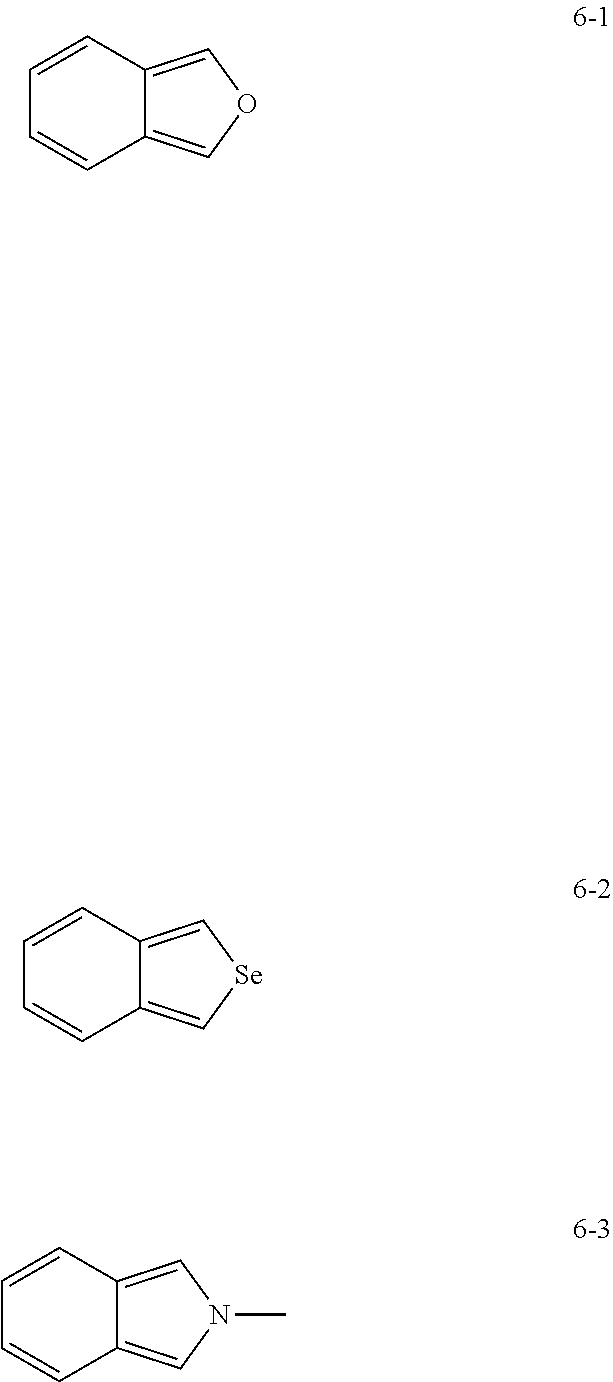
C1=CC2=COC=C2C=C1.C1=CC2=C[Se]C=C2C=C1.C1=CC2=CN(C)C=C2C=C1
